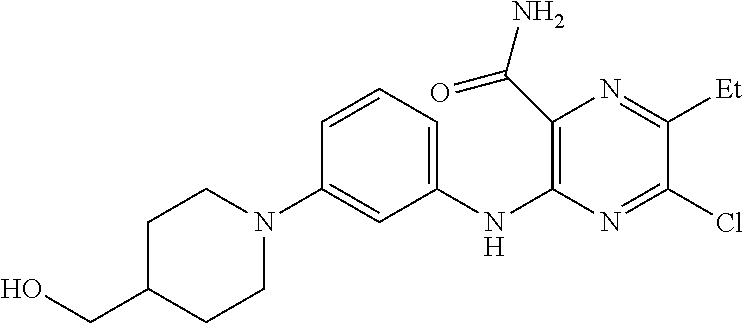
C1=CC=C(NC2=C(C(N)=O)N=C([Et])C(Cl)=N2)C=C1N1CCC(CO)CC1
